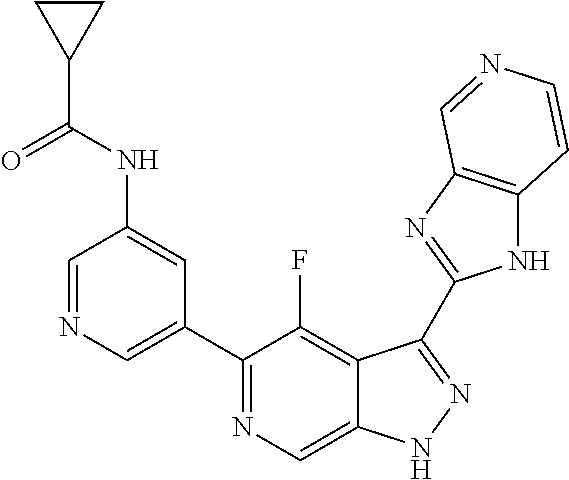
C1=NC=C(C2=NC=C3C(=C2F)C(C2=NC4=C(N2)C=CN=C4)=NN3)C=C1NC(C1CC1)=O
